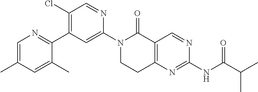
C1=C(C)C=C(C)C(C2=C(Cl)C=NC(N3CCC4=C(C3=O)C=NC(NC(C(C)C)=O)=N4)=C2)=N1
